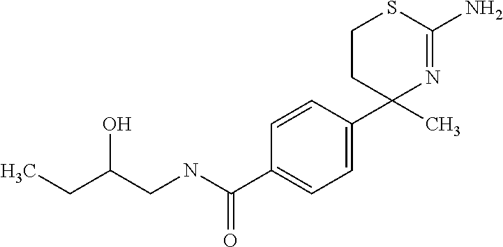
C1=CC(C2(C)N=C(N)SCC2)=CC=C1C(=O)NCC(CC)O
